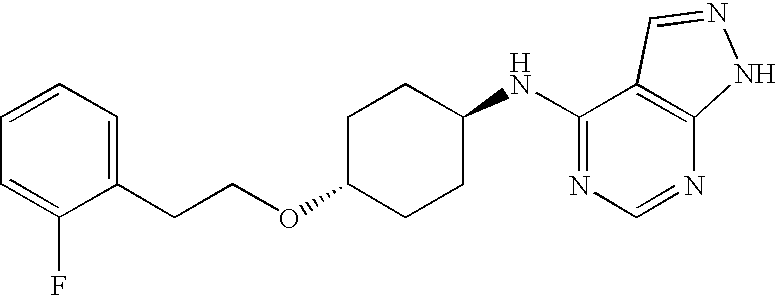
C1=CC=C(CCOC2CCC(NC3=NC=NC4=C3C=NN4)CC2)C(F)=C1
